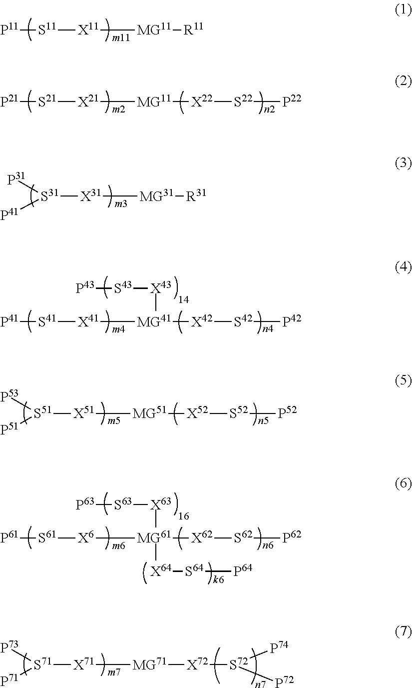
[P11][S11][X11][MG11][R11].[P21][S21][X21][MG11][X22][S22][P22].[S31]([X31][MG31][R31])([P31])[P41].[P41][S41][X41][MG41]([X42][S42][P42])[X43][S43][P43].[S51]([X51][MG51][X52][S52][P52])([P53])[P51].[P61][S61][X6][MG61]([X62][S62][P62])([X63][S63][P63])[X64][S64][P64].[S71]([X71][MG71][X72][S72]([P74])[P72])([P73])[P71]
